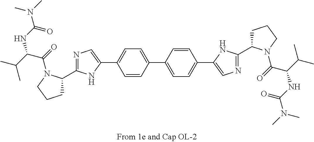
N1=C(C2CCCN2C(=O)C(NC(=O)N(C)C)C(C)C)NC(C2=CC=C(C3=CC=C(C4=CN=C(C5CCCN5C(=O)C(NC(=O)N(C)C)C(C)C)N4)C=C3)C=C2)=C1
